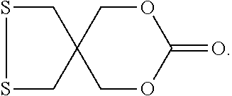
C1OC(=O)OCC12CSSC2
